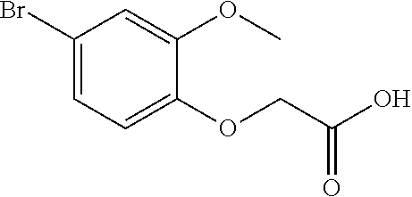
C1(Br)=CC=C(OCC(O)=O)C(OC)=C1
